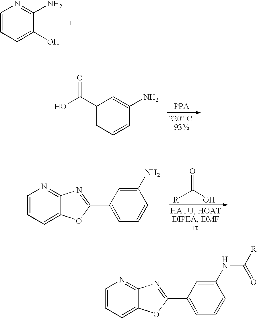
C1=CC=C(O)C(N)=N1.[R]C(O)=O.C1=CC=C2C(=N1)N=C(C1=CC=CC(N)=C1)O2.OC(C1=CC=CC(N)=C1)=O.C1=CC=C2C(=N1)N=C(C1=CC=CC(NC(=O)[R])=C1)O2
